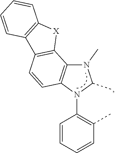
N1(C)C2=C(N(C3=C(C)C=CC=C3)C1C)C=CC1=C2[X]C2=C1C=CC=C2
